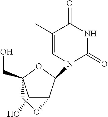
C1(O)C2C(N3C(=O)NC(=O)C(C)=C3)OC1(CO)CO2
